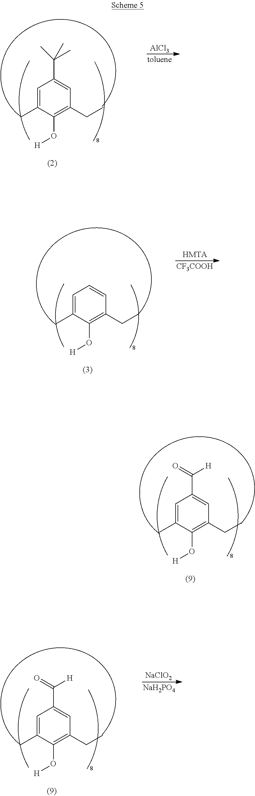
C1=C(C)C(O[H])=C(CC)C=C1C(C)(C)C.[AlCl3].[toluene].C1=C(C)C(O[H])=C(CC)C=C1.[HMTA].[CF3COOH].C1=C(C)C(O[H])=C(CC)C=C1C([H])=O.C1=C(C)C(O[H])=C(CC)C=C1C([H])=O.[NaClO2].[NaH2PO4]
